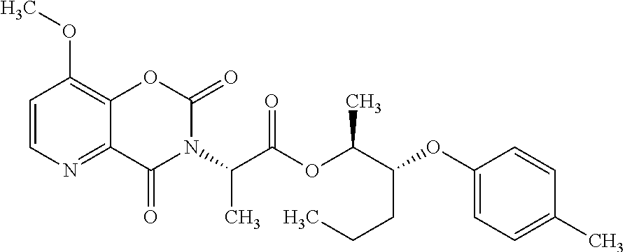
C1=CN=C2C(=C1OC)OC(=O)N(C(C(OC(C(OC1=CC=C(C)C=C1)CCC)C)=O)C)C2=O
